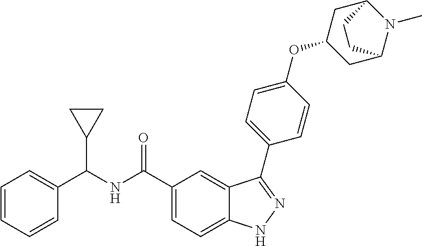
C1=CC=CC(C(NC(C2=CC=C3C(=C2)C(C2=CC=C(OC4CC5N(C)C(C4)CC5)C=C2)=NN3)=O)C2CC2)=C1
